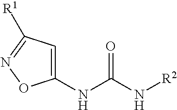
C1(NC(N[R2])=O)=CC([R1])=NO1
